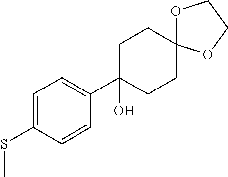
O1C2(OCC1)CCC(C1=CC=C(SC)C=C1)(O)CC2
